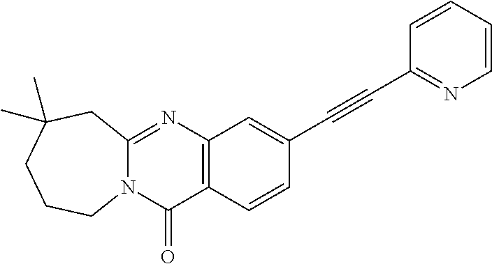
C12=C(C=CC(C#CC3=NC=CC=C3)=C1)C(=O)N1C(=N2)CC(C)(C)CCC1
